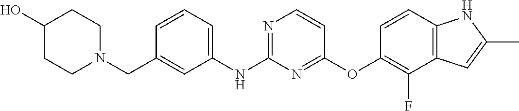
C1CN(CC2=CC(NC3=NC=CC(OC4=C(F)C5=C(C=C4)NC(C)=C5)=N3)=CC=C2)CCC1O
